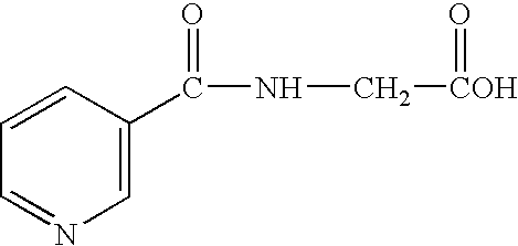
C1=CC(C(=O)NC[COH]=O)=CN=C1
